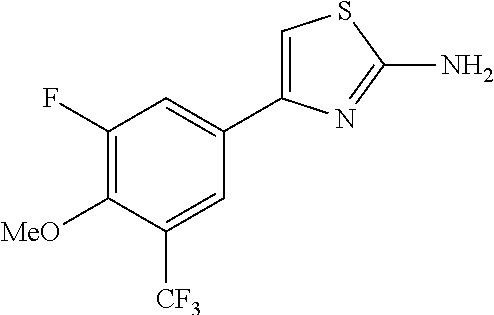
C1(F)=C([MeO])C([CF3])=CC(C2=CSC(N)=N2)=C1
